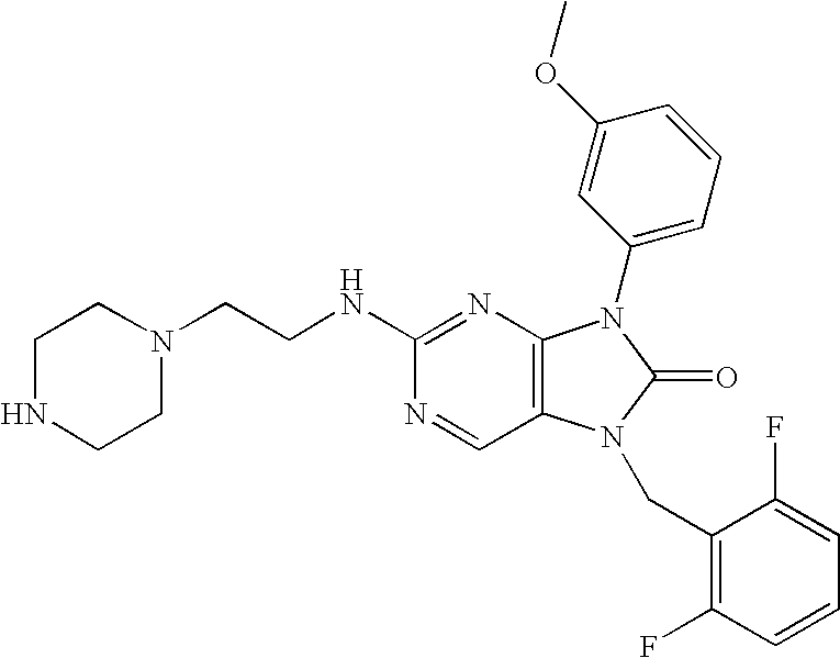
N1(CCNC2=NC3=C(C=N2)N(CC2=C(F)C=CC=C2F)C(=O)N3C2=CC=CC(OC)=C2)CCNCC1
